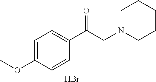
C1=C(OC)C=CC(C(CN2CCCCC2)=O)=C1.Br
